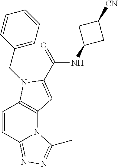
C1=CC2=NN=C(C)N2C2=C1N(CC1=CC=CC=C1)C(C(=O)NC1CC([CN])C1)=C2
